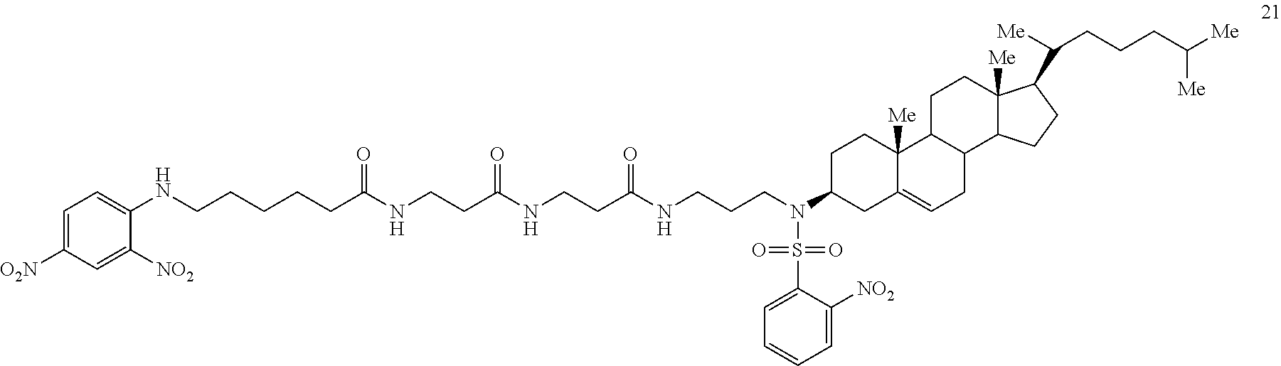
N(C1CC2=CCC3C(C2([Me])CC1)CCC1([Me])C3CCC1C([Me])CCCC([Me])[Me])(CCCNC(CCNC(CCNC(CCCCCNC1=CC=C([O2N])C=C1[NO2])=O)=O)=O)S(=O)(=O)C1=CC=CC=C1[NO2]
